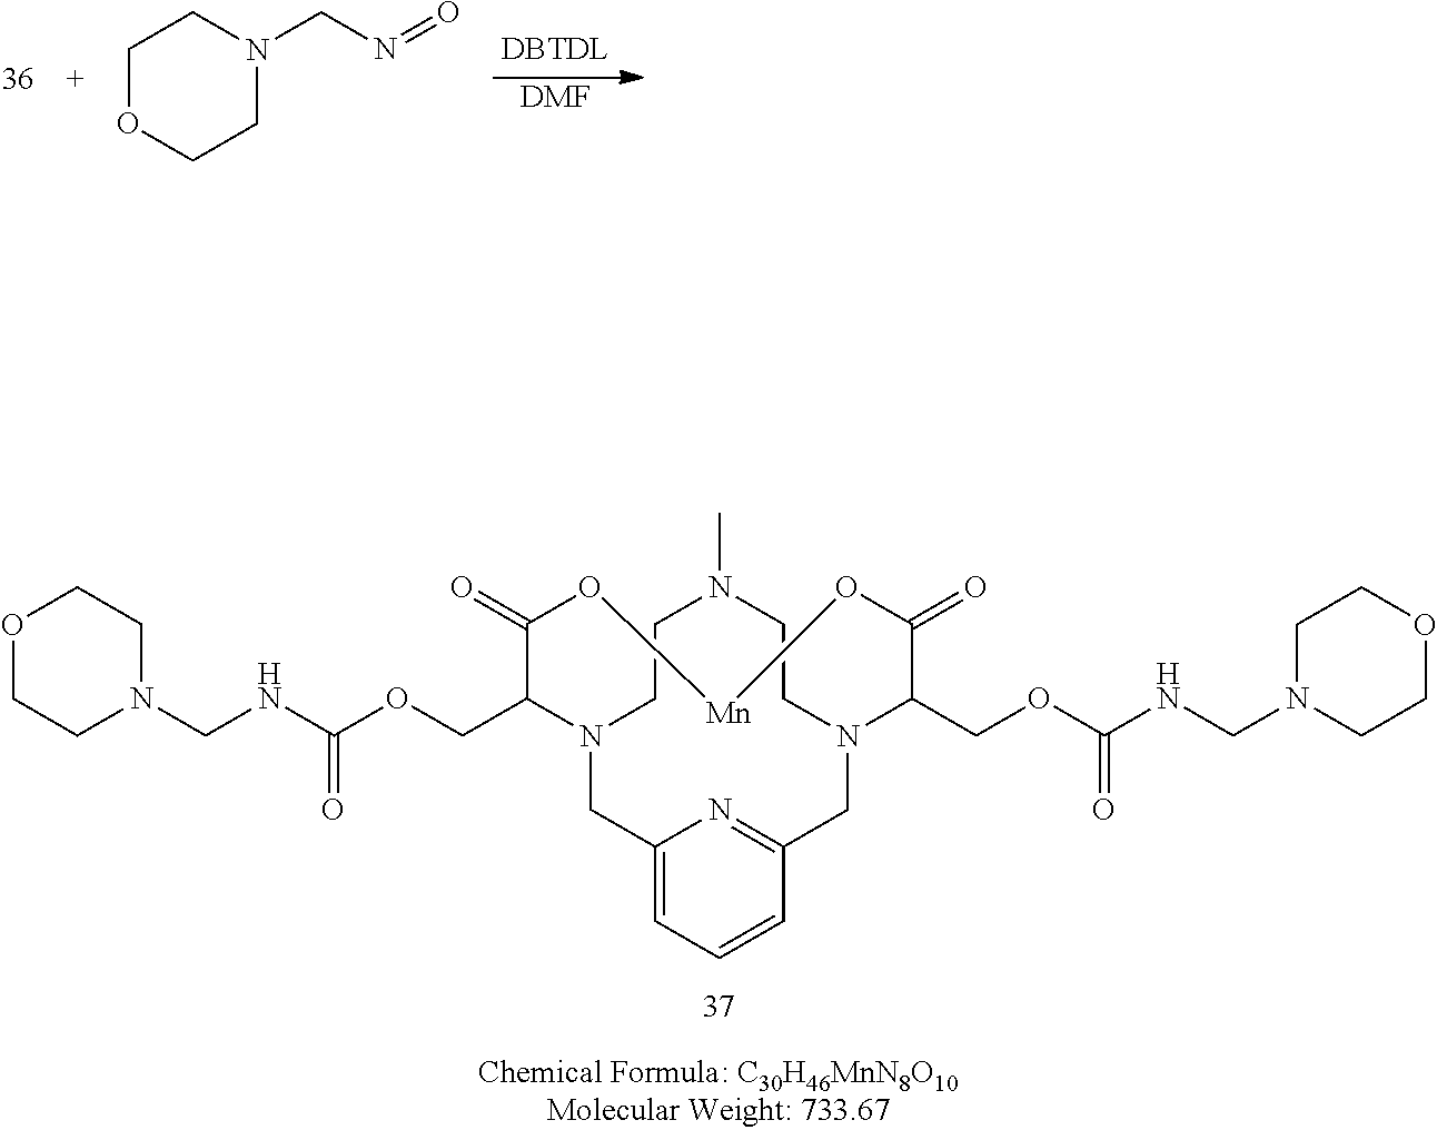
[DMF].C1OCCN(CN=O)C1.C1CN2CC3=CC=CC(=N3)CN(CCN1C)C(COC(NCN1CCOCC1)=O)C(=O)O[Mn]OC(=O)C2COC(NCN1CCOCC1)=O
